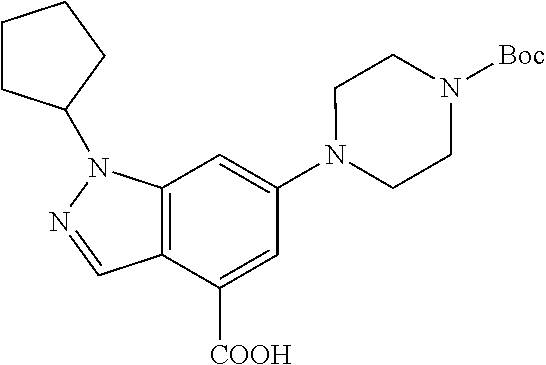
[COOH]C1=CC(N2CCN([Boc])CC2)=CC2=C1C=NN2C1CCCC1
